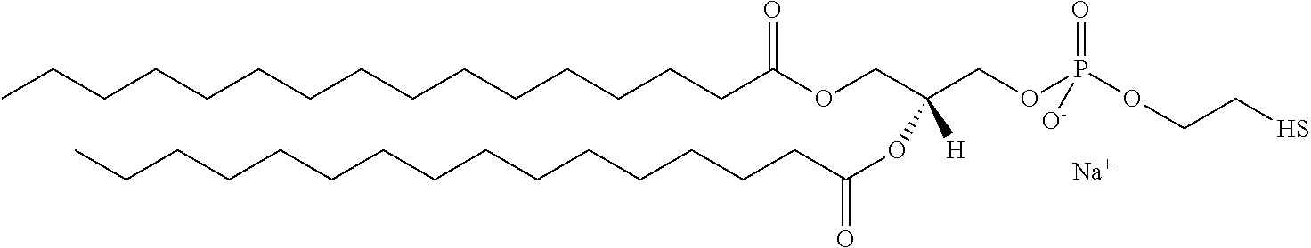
[Na].CCCCCCCCCCCCCCCC(OCC(COP(OCCS)(=O)[O-])(OC(CCCCCCCCCCCCCCC)=O)[H])=O
